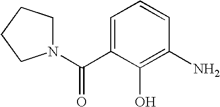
C1=C(C(=O)N2CCCC2)C(O)=C(N)C=C1
